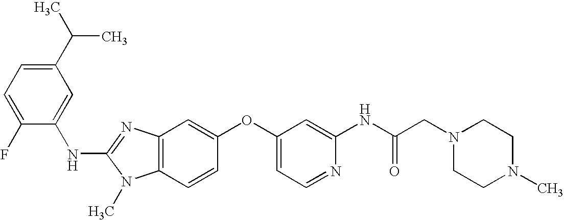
C1(C(C)C)=CC=C(F)C(NC2=NC3=C(N2C)C=CC(OC2=CC=NC(NC(CN4CCN(C)CC4)=O)=C2)=C3)=C1
